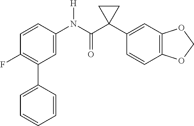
FC1=C(C2=CC=CC=C2)C=C(N(C(C2(C3=CC4=C(C=C3)OCO4)CC2)=O)[H])C=C1
